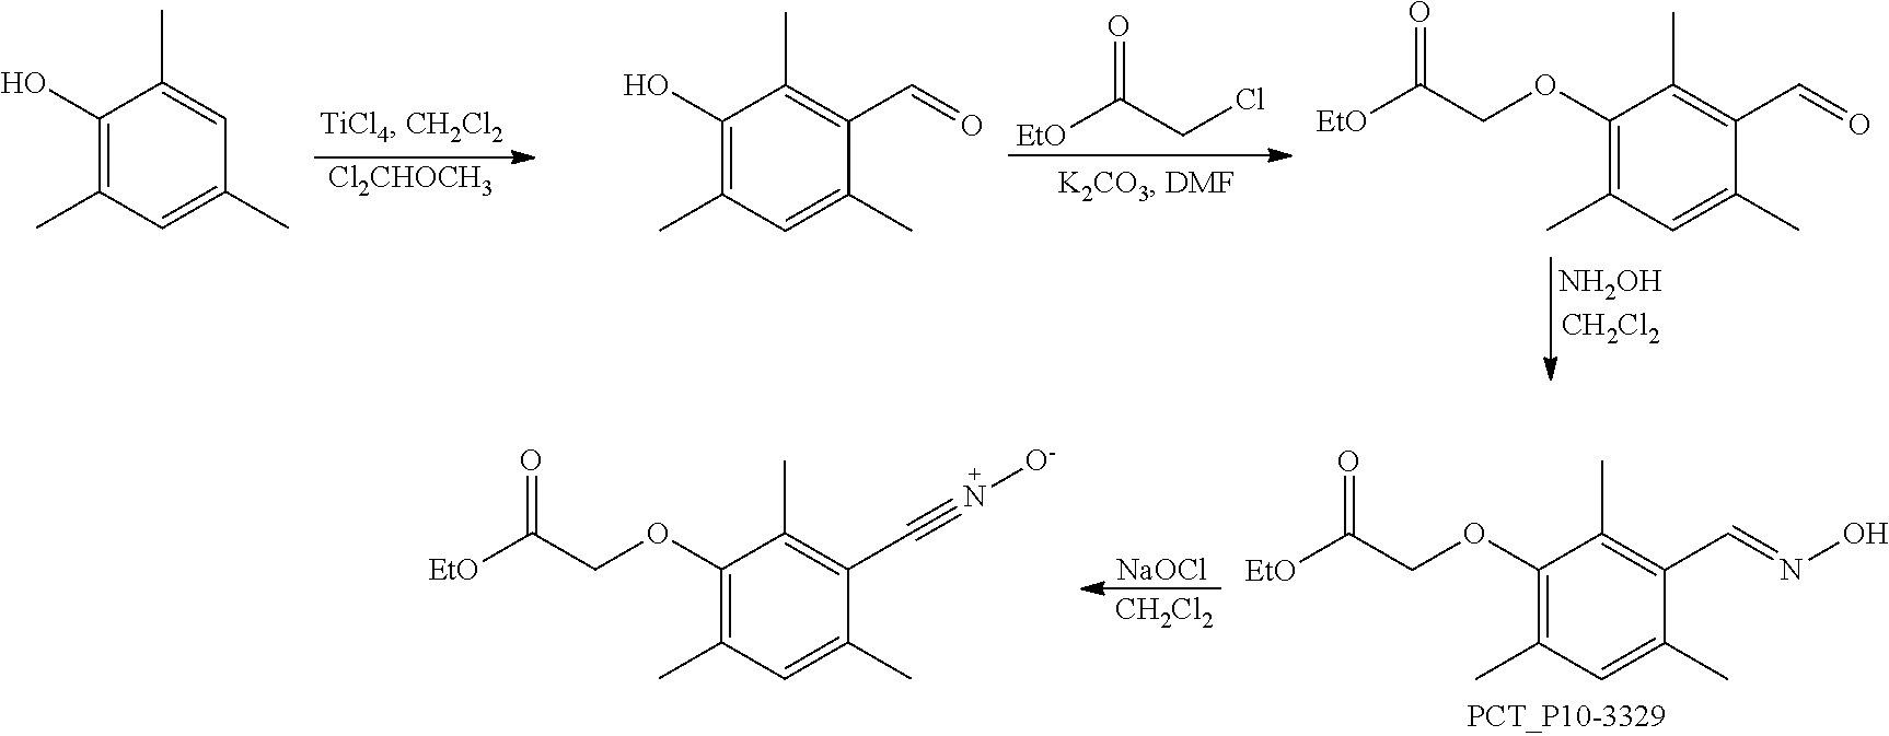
C1(O)=C(C)C=C(C)C=C1C.[Cl2CHOCH3].C1(O)=C(C)C=C(C)C(C=O)=C1C.[EtO]C(CCl)=O.C1(OCC([EtO])=O)=C(C)C=C(C)C(C=O)=C1C.C1(OCC([EtO])=O)=C(C)C=C(C)C(C#N[O-])=C1C.[NaOCl].[CH2Cl2].C1(OCC([EtO])=O)=C(C)C=C(C)C(C=NO)=C1C
